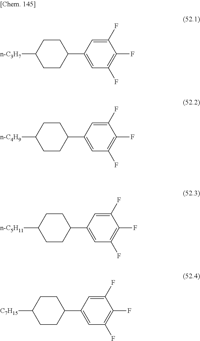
C1CC([n-C3H7])CCC1C1=CC(F)=C(F)C(F)=C1.C1CC([n-C4H9])CCC1C1=CC(F)=C(F)C(F)=C1.C1CC([n-C5H11])CCC1C1=CC(F)=C(F)C(F)=C1.C1CC([C7H15])CCC1C1=CC(F)=C(F)C(F)=C1
